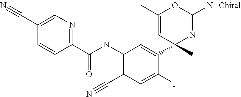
C1(C(NC2=C(C#N)C=C(F)C(C3(C)N=C(N)OC(C)=C3)=C2)=O)=NC=C(C#N)C=C1
